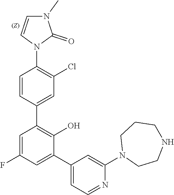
C1=CN(C2=C(Cl)C=C(C3=C(O)C(C4=CC=NC(N5CCNCCC5)=C4)=CC(F)=C3)C=C2)C(=O)N1C
